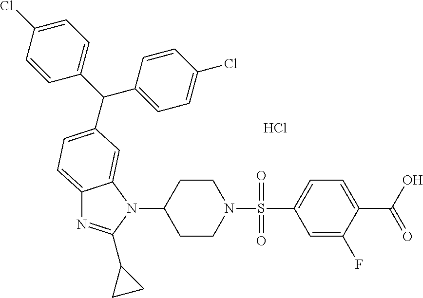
C12=CC=C(C(C3=CC=C(Cl)C=C3)C3=CC=C(Cl)C=C3)C=C1N(C1CCN(S(C3=CC=C(C(O)=O)C(F)=C3)(=O)=O)CC1)C(C1CC1)=N2.Cl
